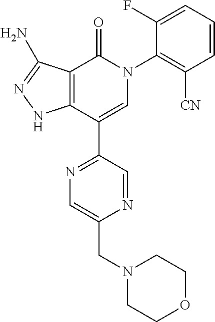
C12=C(C(C3=NC=C(CN4CCOCC4)N=C3)=CN(C3=C([CN])C=CC=C3F)C1=O)NN=C2N
